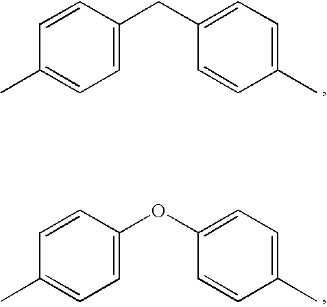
C1=CC(CC2=CC=C(C)C=C2)=CC=C1C.C1=CC(OC2=CC=C(C)C=C2)=CC=C1C
